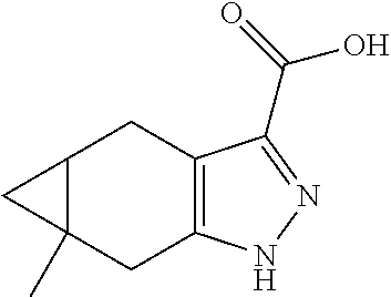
C12=C(NN=C1C(=O)O)CC1(C)C(C2)C1
